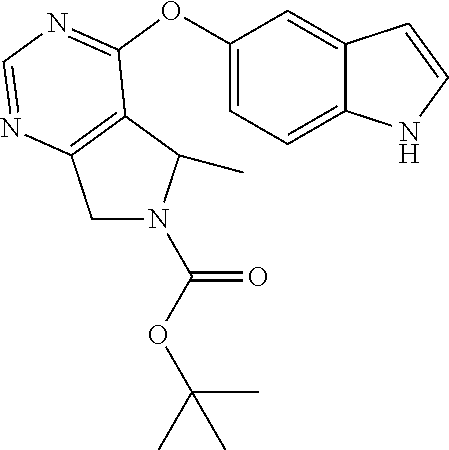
C1(OC2=NC=NC3=C2C(C)N(C(OC(C)(C)C)=O)C3)=CC=C2C(=C1)C=CN2
